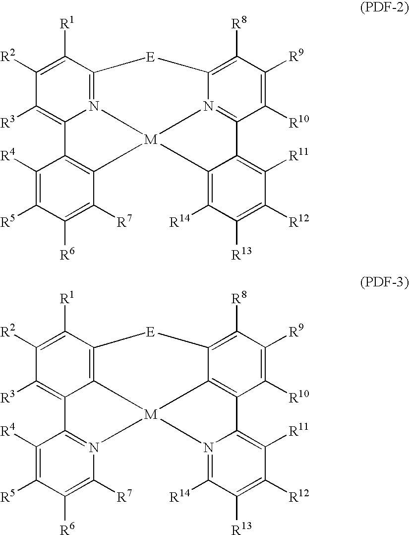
C1([R2])=C([R1])C2=N3C(=C1[R3])C1=C(C([R7])=C([R6])C([R5])=C1[R4])[M]31N3=C(C([R10])=C([R9])C([R8])=C3[E]2)C2=C([R11])C([R12])=C([R13])C([R14])=C21.C1([R2])=C([R1])C2=C3C(=C1[R3])C1=N(C([R7])=C([R6])C([R5])=C1[R4])[M]31C3=C(C([R10])=C([R9])C([R8])=C3[E]2)C2=C([R11])C([R12])=C([R13])C([R14])=N21
